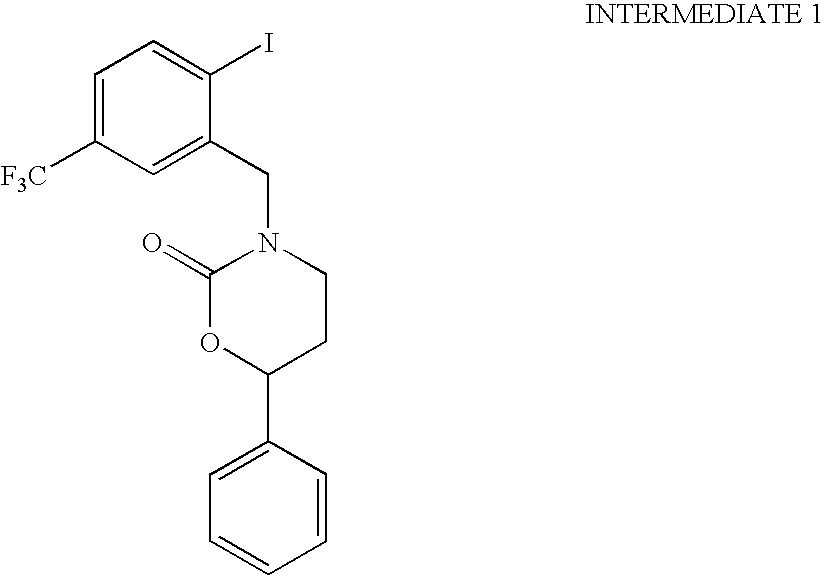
C1=C([F3C])C=C(CN2C(=O)OC(C3=CC=CC=C3)CC2)C(I)=C1
